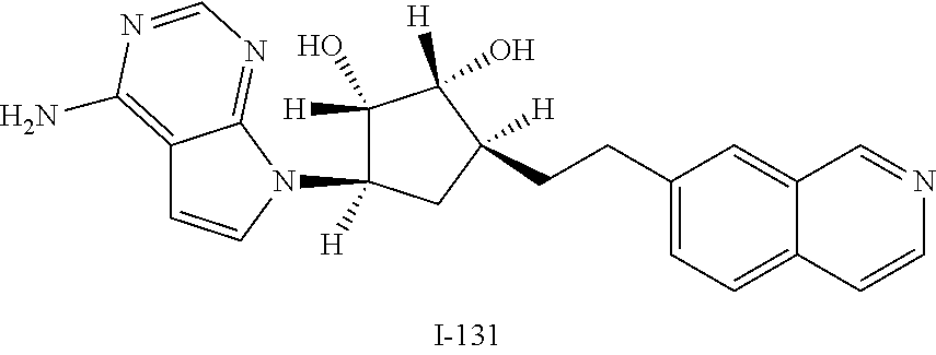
C(CC1=CC=C2C(=C1)C=NC=C2)C1([H])CC(N2C3=NC=NC(N)=C3C=C2)([H])C([H])(O)C1([H])O
